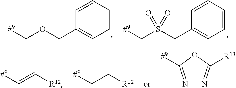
C(OCC1=CC=CC=C1)[#9].C(S(CC1=CC=CC=C1)(=O)=O)[#9].C(=C[R12])[#9].C(C[R12])[#9].N1=C([#9])OC([R13])=N1
